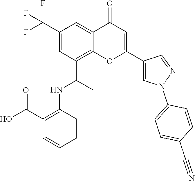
C12=C(C(C)NC3=C(C(O)=O)C=CC=C3)C=C(C(F)(F)F)C=C1C(=O)C=C(C1=CN(C3=CC=C(C#N)C=C3)N=C1)O2
